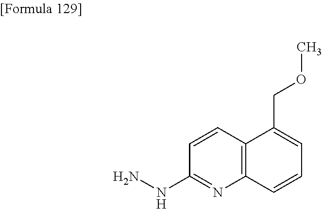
N(C1=NC2=C(C=C1)C(COC)=CC=C2)N
